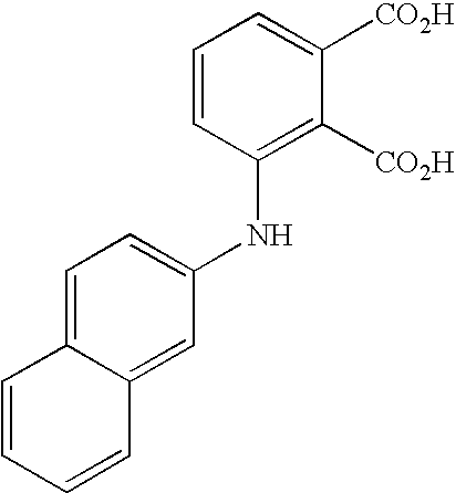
C1=CC(NC2=CC=C3C(=C2)C=CC=C3)=C([CO2H])C([CO2H])=C1
